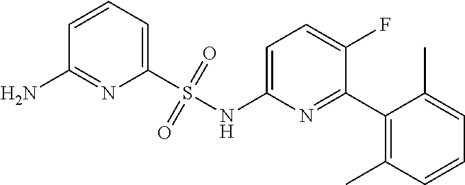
C1(S(NC2=CC=C(F)C(C3=C(C)C=CC=C3C)=N2)(=O)=O)=CC=CC(N)=N1
